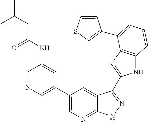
N1C2=C(N=C1C1=NNC3=NC=C(C4=CN=CC(NC(CC(C)C)=O)=C4)C=C31)C(C1=CSC=C1)=CC=C2
